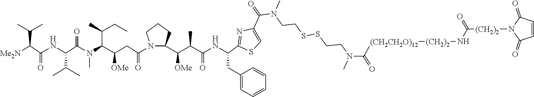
N1(C(CC(C(N(C(C(NC(C([Me2N])C(C)C)=O)C(C)C)=O)C)C(C)CC)[OMe])=O)C(C(C(C(NC(C2=NC(C(=O)N(CCSSCCN(C)C([(CH2CH2O)12][(CH2)2]NC([(CH2)2]N3C(=O)C=CC3=O)=O)=O)C)=CS2)CC2=CC=CC=C2)=O)C)[OMe])CCC1
